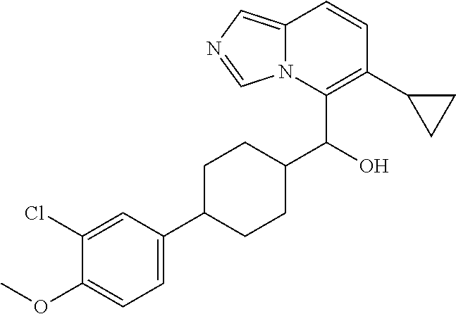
C1(Cl)=CC(C2CCC(C(O)C3=C(C4CC4)C=CC4=CN=CN34)CC2)=CC=C1OC
